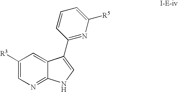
C1([R3])=CN=C2C(=C1)C(C1=NC([R5])=CC=C1)=CN2
